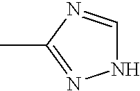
N1C=NC(C)=N1
